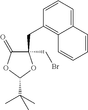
C1(CC2=C3C(=CC=C2)C=CC=C3)(CBr)C(=O)OC(C(C)(C)C)O1
